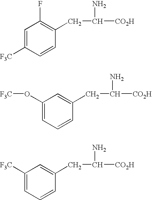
C1=C([F3C])C=CC(CC([CO2H])N)=C1F.C1(O[F3C])=CC=CC(CC([CO2H])N)=C1.C1([F3C])=CC=CC(CC([CO2H])N)=C1
